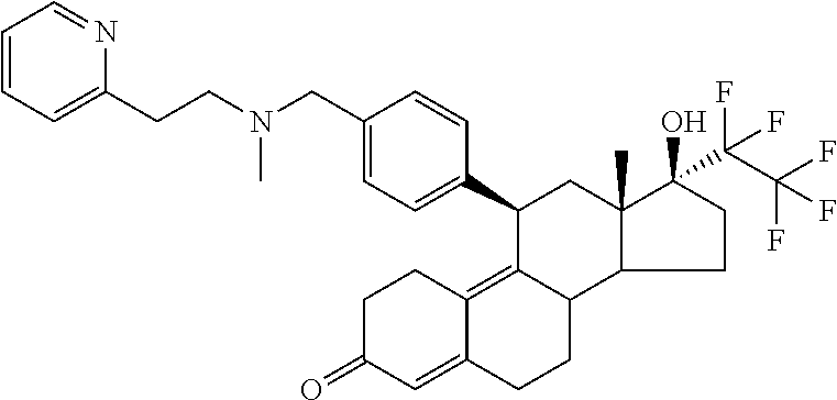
C1C(=O)C=C2C(=C3C(CC2)C2C(C)(CC3C3=CC=C(CN(CCC4=CC=CC=N4)C)C=C3)C(O)(C(C(F)(F)F)(F)F)CC2)C1
